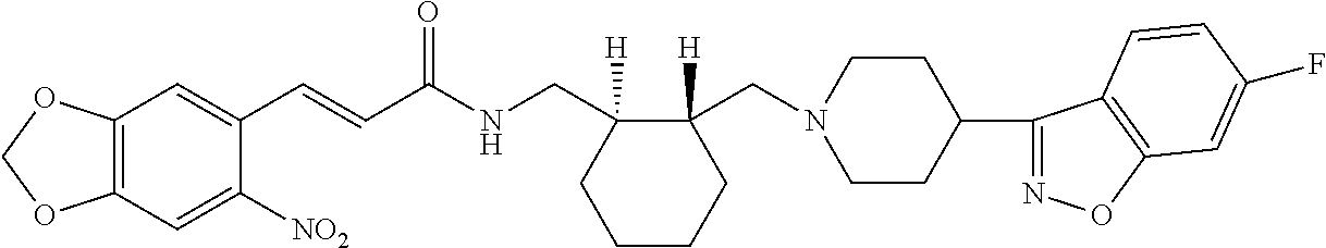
C1(C=CC(NCC2([H])C(CN3CCC(C4=NOC5=C4C=CC(F)=C5)CC3)([H])CCCC2)=O)=CC2=C(C=C1[NO2])OCO2
